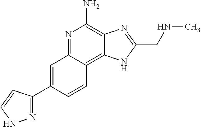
C1=C(C2=NNC=C2)C=CC2=C3C(=C(N)N=C12)N=C(CNC)N3
